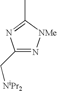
C1(C[NiPr2])=N[NMe]C(C)=N1
